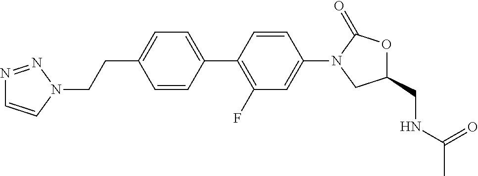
C1=CC(C2=C(F)C=C(N3CC(CNC(C)=O)OC3=O)C=C2)=CC=C1CCN1N=NC=C1
